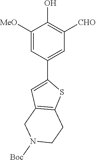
C1([MeO])=CC(C2=CC3=C(CCN([Boc])C3)S2)=CC([CHO])=C1O
